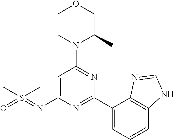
O1CCN(C2=NC(C3=CC=CC4=C3N=CN4)=NC(N=S(=O)(C)C)=C2)C(C)C1
